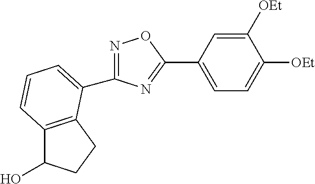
N1=C(C2=CC=CC3=C2CCC3O)N=C(C2=CC=C([OEt])C([OEt])=C2)O1
